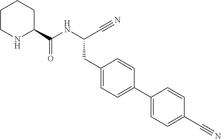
C1(C(NC(C#N)CC2=CC=C(C3=CC=C(C#N)C=C3)C=C2)=O)CCCCN1
